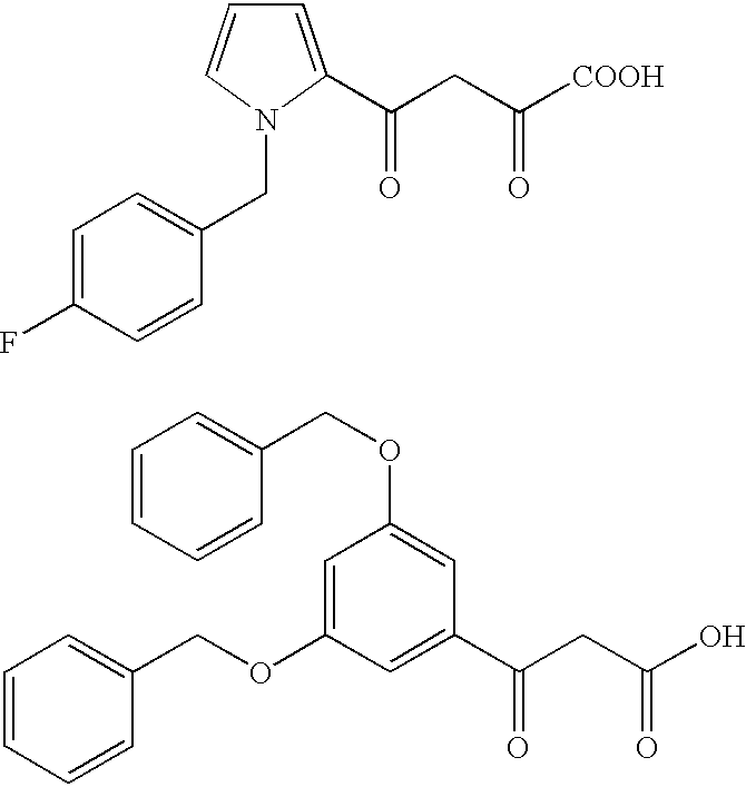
C1=C(C(=O)CC([COOH])=O)N(CC2=CC=C(F)C=C2)C=C1.C1=CC=CC(COC2=CC(C(CC(O)=O)=O)=CC(OCC3=CC=CC=C3)=C2)=C1
